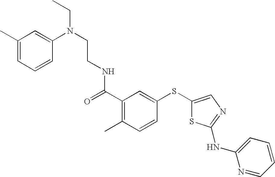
C(C1=C(C)C=CC(SC2=CN=C(NC3=CC=CC=N3)S2)=C1)(=O)NCCN(CC)C1=CC(C)=CC=C1
